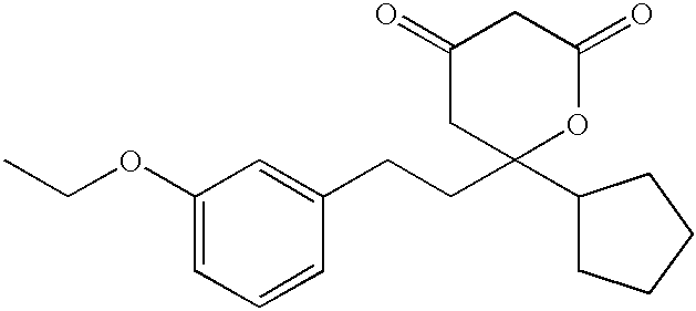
C1(=O)CC(C2CCCC2)(CCC2=CC(OCC)=CC=C2)OC(=O)C1
